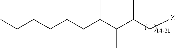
CCCCCCC(C(C(C[Z])C)C)C
